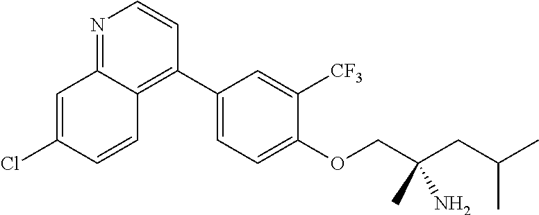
C1(C2=C3C(=NC=C2)C=C(Cl)C=C3)=CC=C(OCC(CC(C)C)(N)C)C([CF3])=C1
